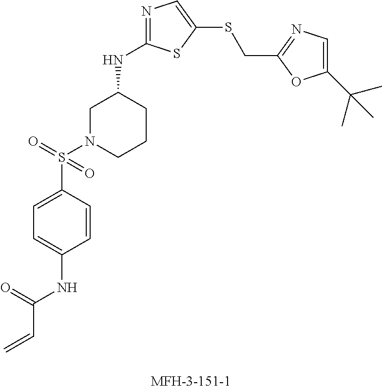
C=CC(NC1=CC=C(S(=O)(N2CCCC(NC3=NC=C(SCC4=NC=C(C(C)(C)C)O4)S3)C2)=O)C=C1)=O
